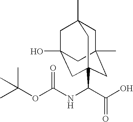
C(NC(OC(C)(C)C)=O)(C(O)=O)C12CC3(C)CC(C)(CC(O)(C1)C3)C2
